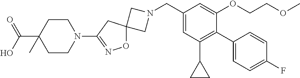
C1N(CC2=CC(C3CC3)=C(C3=CC=C(F)C=C3)C(OCCOC)=C2)CC12ON=C(N1CCC(C(=O)O)(C)CC1)C2
